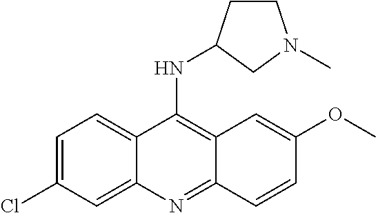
N(C1=C2C(=NC3=CC(Cl)=CC=C13)C=CC(OC)=C2)C1CCN(C)C1
